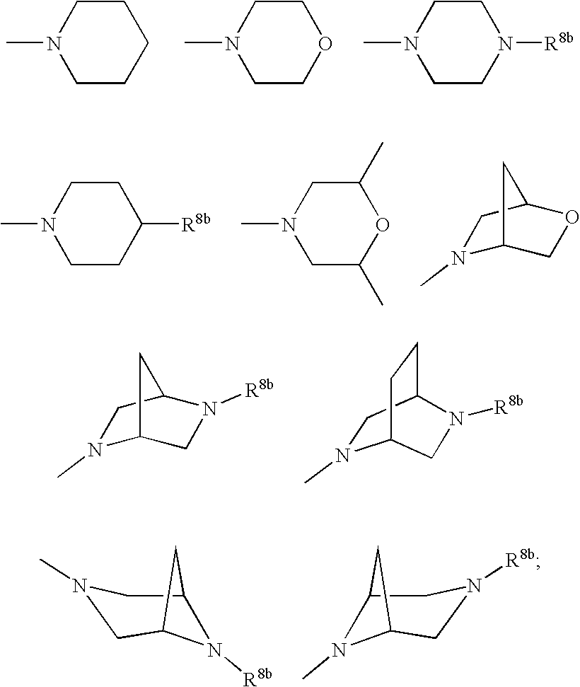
C1CN(C)CCC1.C1CN(C)CCO1.C1CN(C)CCN1[R8b].C1CN(C)CCC1[R8b].C1(C)CN(C)CC(C)O1.N1(C)C2COC(C1)C2.N1(C)C2CN([R8b])C(C1)C2.N1(C)CC2CCC1CN2[R8b].N1([R8b])C2CN(C)CC1C2.N1(C)C2CN([R8b])CC1C2
